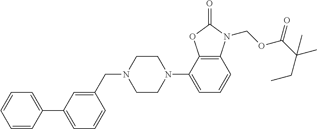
C1=CC(C2=CC=CC(CN3CCN(C4=CC=CC5=C4OC(=O)N5COC(C(CC)(C)C)=O)CC3)=C2)=CC=C1
